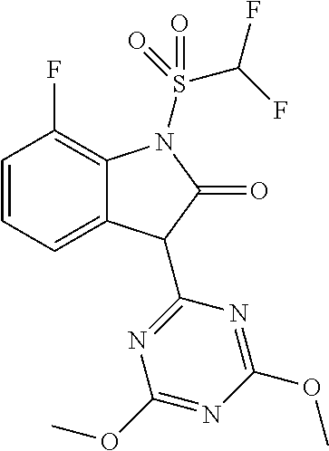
C1=CC=C2C(=C1F)N(S(=O)(C(F)F)=O)C(=O)C2C1=NC(OC)=NC(OC)=N1
